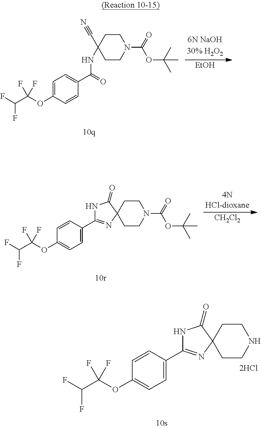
C1=CC(C2=NC3(CCNCC3)C(=O)N2)=CC=C1OC(C(F)F)(F)F.C1=C(OC(C(F)F)(F)F)C=CC(C(=O)NC2(C#N)CCN(C(=O)OC(C)(C)C)CC2)=C1.[EtOH].[CH2Cl2].C1=CC(C2=NC3(CCN(C(=O)OC(C)(C)C)CC3)C(=O)N2)=CC=C1OC(C(F)F)(F)F
